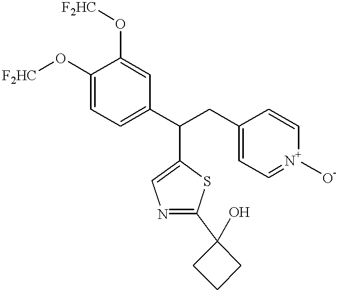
C1(O[F2HC])=CC=C(C(CC2=CC=[N+]([O-])C=C2)C2=CN=C(C3(O)CCC3)S2)C=C1O[F2HC]
